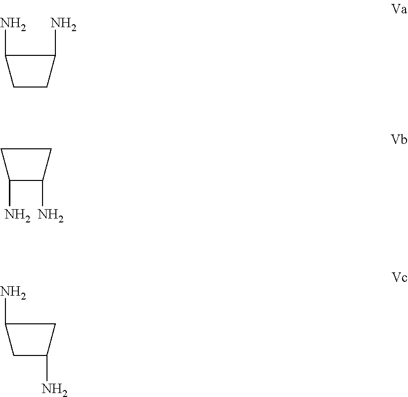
C1(N)CCC1N.C1C(N)C(N)C1.C1(N)CC(N)C1
